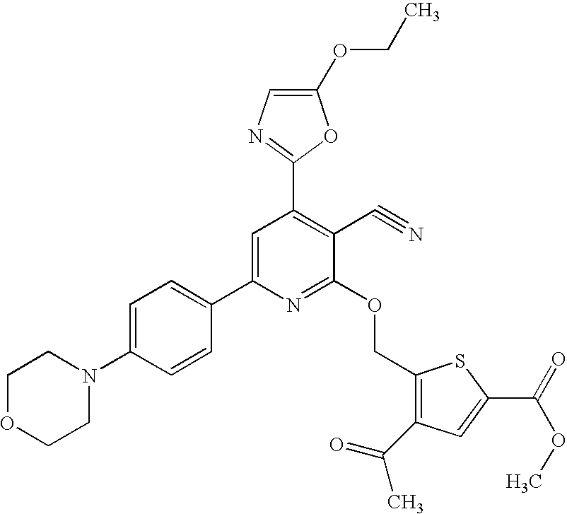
C1OCCN(C2=CC=C(C3=CC(C4=NC=C(OCC)O4)=C(C#N)C(OCC4=C(C(=O)C)C=C(C(=O)OC)S4)=N3)C=C2)C1
